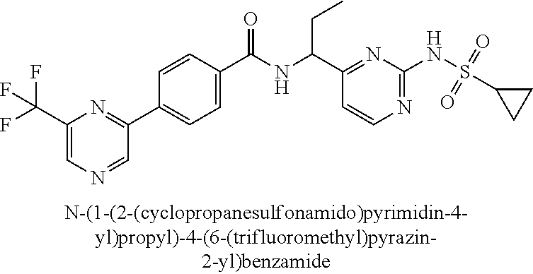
C1(C(NC(C2=NC(NS(C3CC3)(=O)=O)=NC=C2)CC)=O)=CC=C(C2=NC(C(F)(F)F)=CN=C2)C=C1
